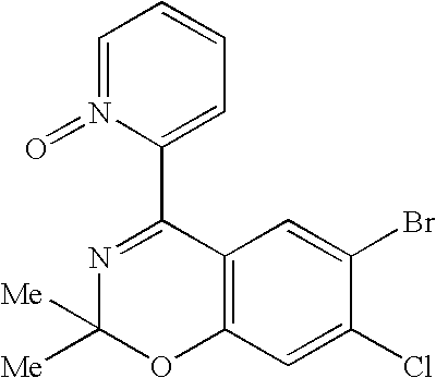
C1=N(=O)C(C2=NC([Me])([Me])OC3=C2C=C(Br)C(Cl)=C3)=CC=C1
